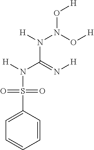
C1=CC(S(N(C(N([H])N(O[H])O[H])=N[H])[H])(=O)=O)=CC=C1
